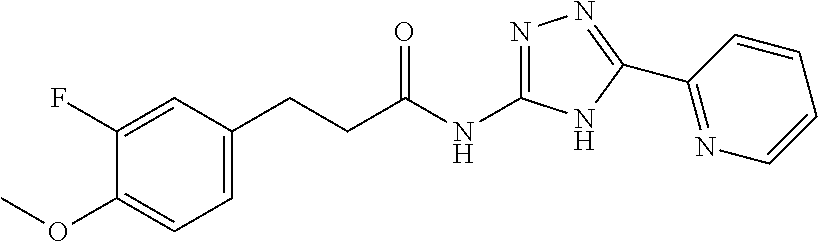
C1(CCC(NC2=NN=C(C3=NC=CC=C3)N2)=O)=CC=C(OC)C(F)=C1
